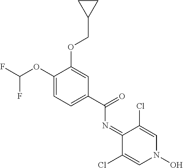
C1(OC(F)F)=CC=C(C(N=C2C(Cl)=CN(O)C=C2Cl)=O)C=C1OCC1CC1
